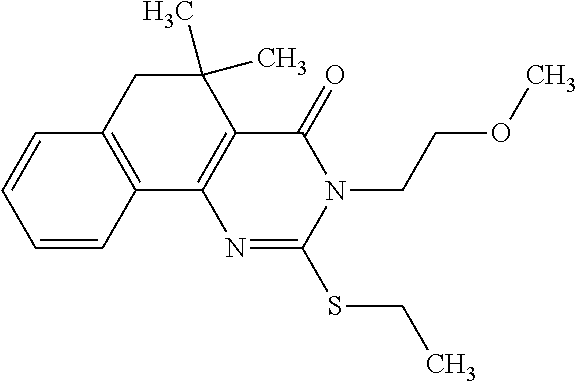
C1=CC2=C(C=C1)CC(C)(C)C1=C2N=C(SCC)N(CCOC)C1=O
